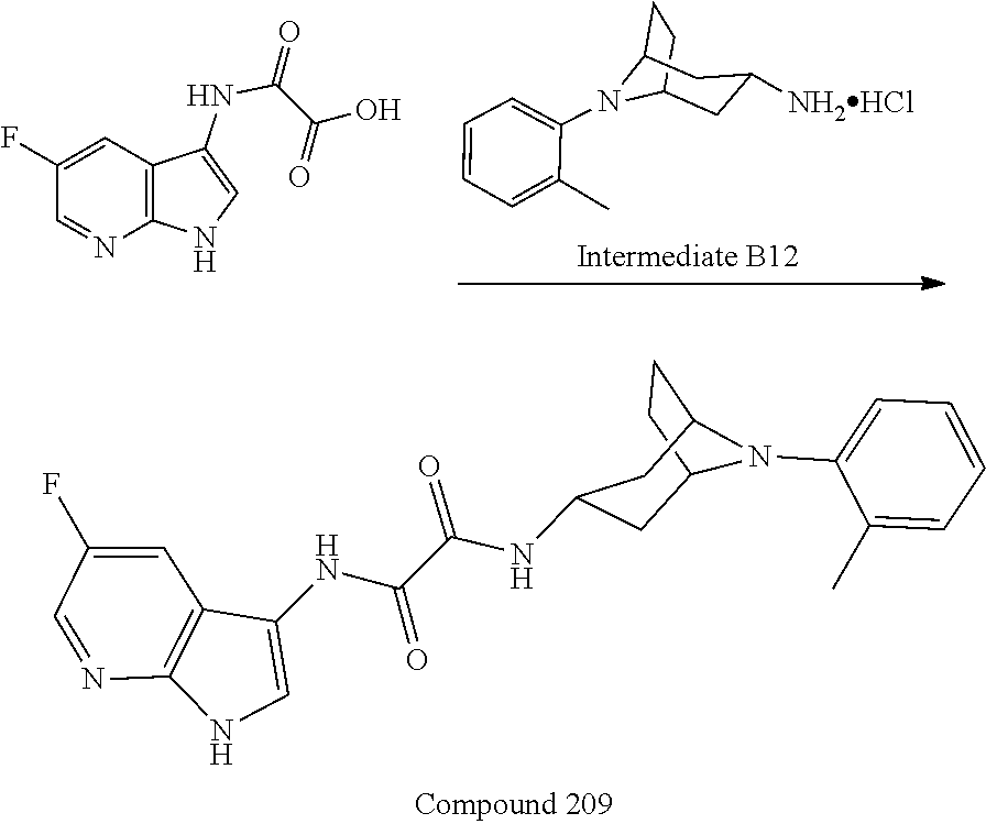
C1C2N(C3=CC=CC=C3C)C(CC(NC(C(NC3=CNC4=C3C=C(F)C=N4)=O)=O)C2)C1.C1C2N(C3=CC=CC=C3C)C(C1)CC([NH2HCl])C2.C1=C(F)C=NC2=C1C(NC(C(O)=O)=O)=CN2
